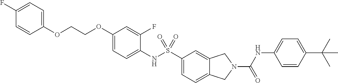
C1(OCCOC2=CC=C(F)C=C2)=CC=C(NS(C2=CC=C3C(=C2)CN(C(NC2=CC=C(C(C)(C)C)C=C2)=O)C3)(=O)=O)C(F)=C1
